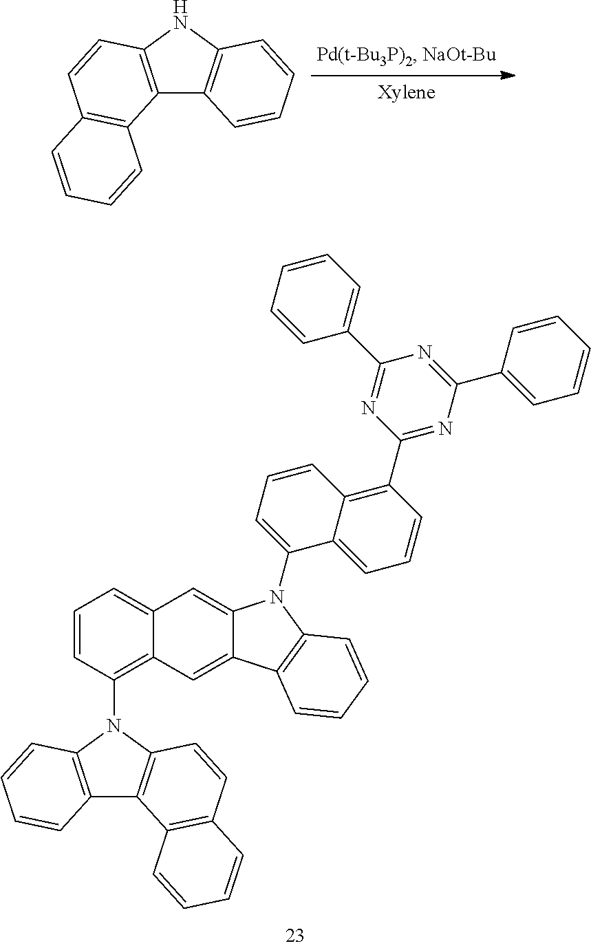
C12=C(NC3=C1C=CC=C3)C=CC1=C2C=CC=C1.C1=CC=CC(C2=NC(C3=C4C(=CC=C3)C(N3C5=CC6=CC=CC(N7C8=C(C9=C7C=CC7=C9C=CC=C7)C=CC=C8)=C6C=C5C5=C3C=CC=C5)=CC=C4)=NC(C3=CC=CC=C3)=N2)=C1
